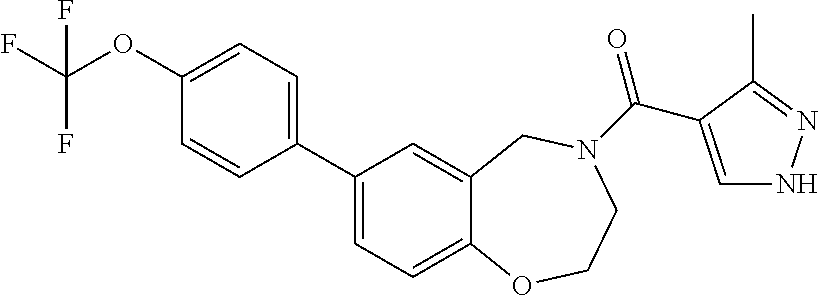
C1(C2=CC=C(OC(F)(F)F)C=C2)=CC=C2C(=C1)CN(C(=O)C1=CNN=C1C)CCO2
